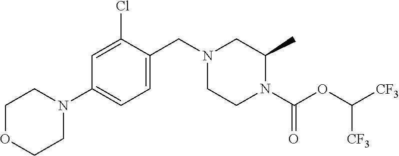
C1=C(CN2CCN(C(OC([CF3])[CF3])=O)C(C)C2)C(Cl)=CC(N2CCOCC2)=C1
